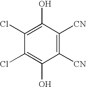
C1(Cl)=C(O)C([CN])=C([CN])C(O)=C1Cl
